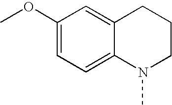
C1(OC)=CC=C2C(=C1)CCCN2C
